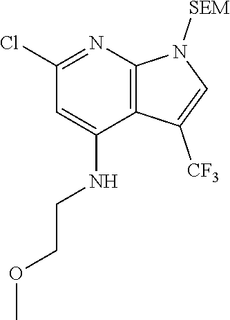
C1(NCCOC)=CC(Cl)=NC2=C1C([CF3])=CN2[SEM]
